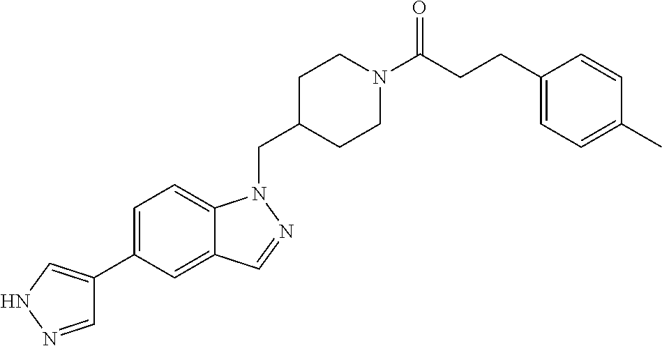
C1=NNC=C1C1=CC=C2C(=C1)C=NN2CC1CCN(C(CCC2=CC=C(C)C=C2)=O)CC1
